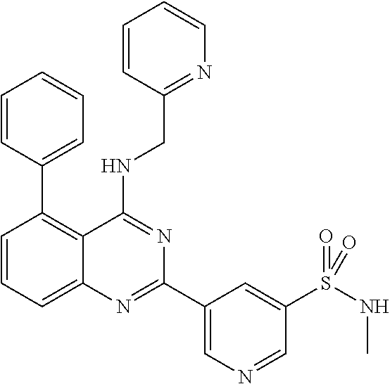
C1=CC(C2=C3C(=CC=C2)N=C(C2=CN=CC(S(NC)(=O)=O)=C2)N=C3NCC2=NC=CC=C2)=CC=C1
